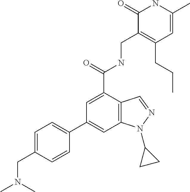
C1(C2=CC=C(CN(C)C)C=C2)=CC2=C(C(C(=O)NCC3=C(CCC)C=C(C)NC3=O)=C1)C=NN2C1CC1
